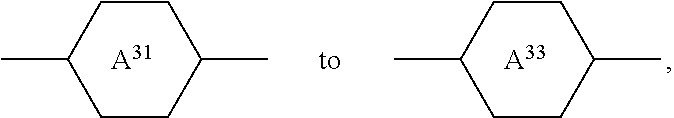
C1CC(C)CCC1C.[A31].[A33].CC1CCC(C)CC1
